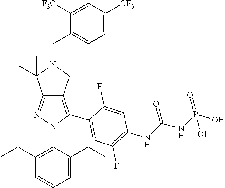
C12=NN(C3=C(CC)C=CC=C3CC)C(C3=CC(F)=C(NC(NP(O)(=O)O)=O)C=C3F)=C1CN(CC1=CC=C([CF3])C=C1[F3C])C2(C)C
